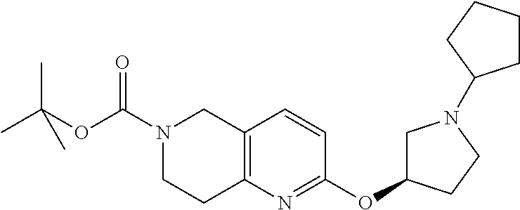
C12=C(N=C(OC3CN(C4CCCC4)CC3)C=C1)CCN(C(OC(C)(C)C)=O)C2
